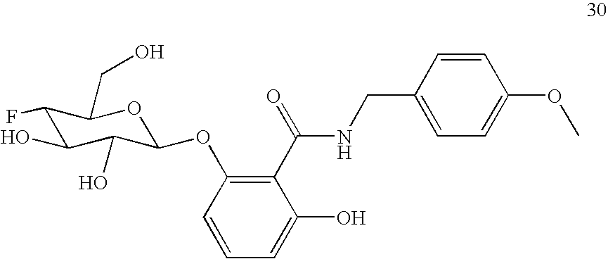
C1(F)C(O)C(O)C(OC2=C(C(NCC3=CC=C(OC)C=C3)=O)C(O)=CC=C2)OC1CO
